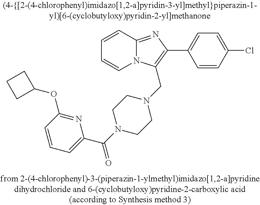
C1=CC2=NC(C3=CC=C(Cl)C=C3)=C(CN3CCN(C(C4=CC=CC(OC5CCC5)=N4)=O)CC3)N2C=C1
